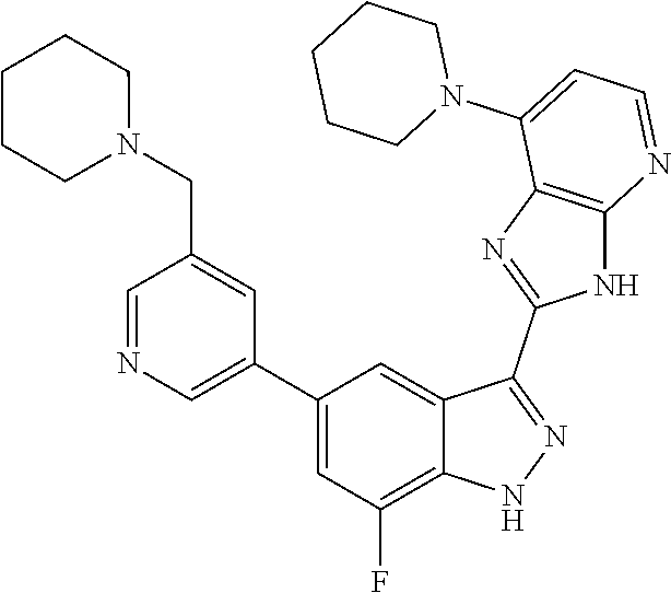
C1=NC=C(C2=CC(F)=C3C(=C2)C(C2=NC4=C(N2)N=CC=C4N2CCCCC2)=NN3)C=C1CN1CCCCC1
